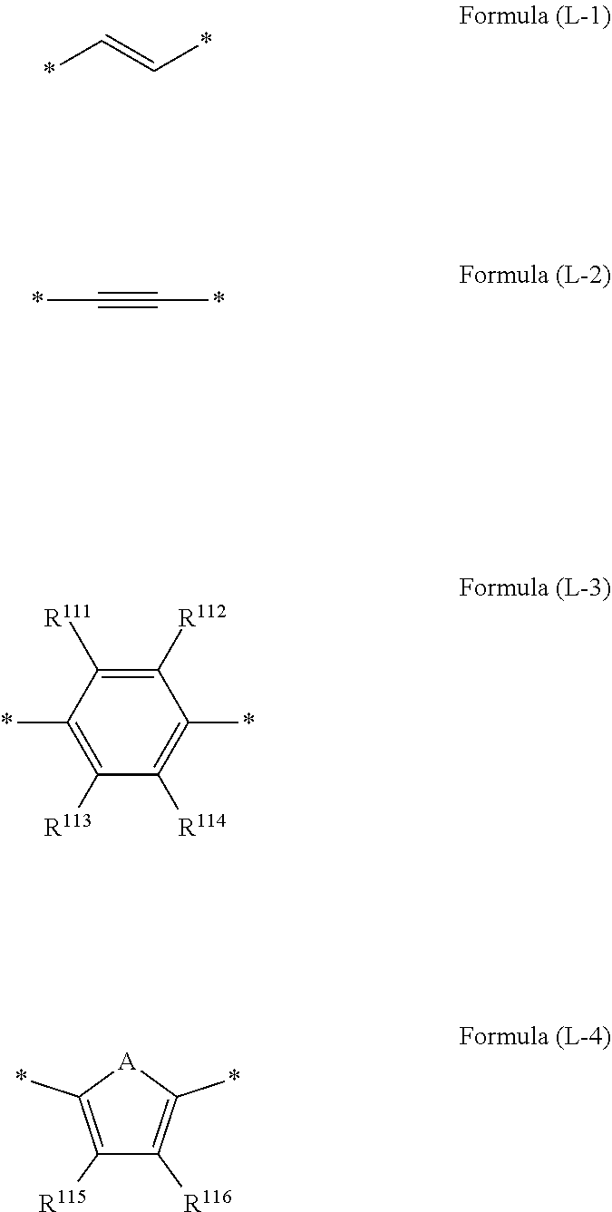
*C=C*.*C#C*.C1([R112])=C([R111])C(*)=C([R113])C([R114])=C1*.C1([R115])=C(*)[A]C(*)=C1[R116]
